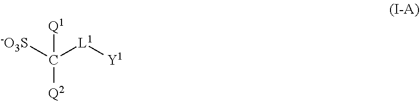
[-O3S]C([L1][Y1])([Q2])[Q1]
